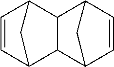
C1=CC2C3C(C1C2)C1C=CC3C1
